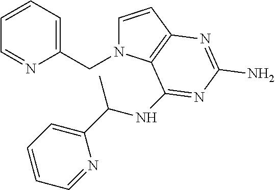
C1=CC=C(CN2C=CC3=C2C(NC(C2=CC=CC=N2)C)=NC(N)=N3)N=C1
